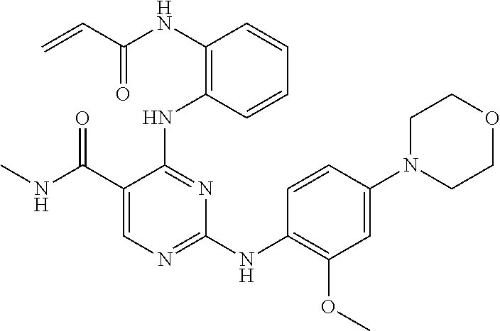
N(C1=C(NC2=NC(NC3=C(OC)C=C(N4CCOCC4)C=C3)=NC=C2C(NC)=O)C=CC=C1)C(C=C)=O
